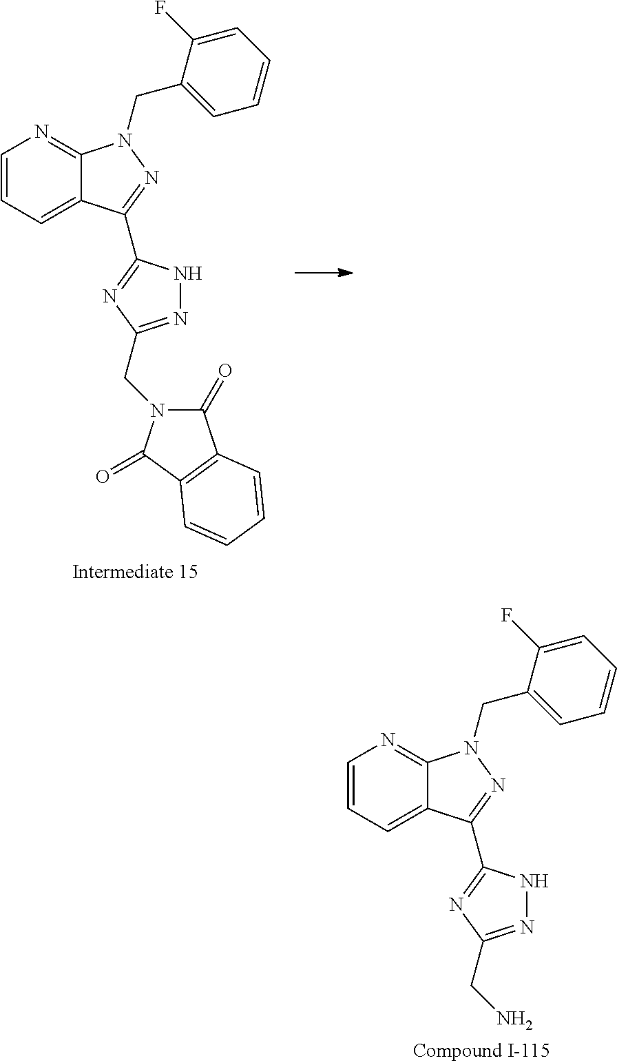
C1=CC=C2C(=N1)N(CC1=CC=CC=C1F)N=C2C1=NC(CN)=NN1.C1=CC=C2C(=N1)N(CC1=CC=CC=C1F)N=C2C1=NC(CN2C(=O)C3=C(C2=O)C=CC=C3)=NN1
